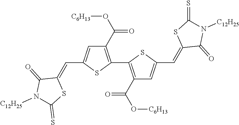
C1(C(O[C6H13])=O)=C(C2=C(C(O[C6H13])=O)C=C(C=C3C(=O)N([C12H25])C(=S)S3)S2)SC(C=C2C(=O)N([C12H25])C(=S)S2)=C1
